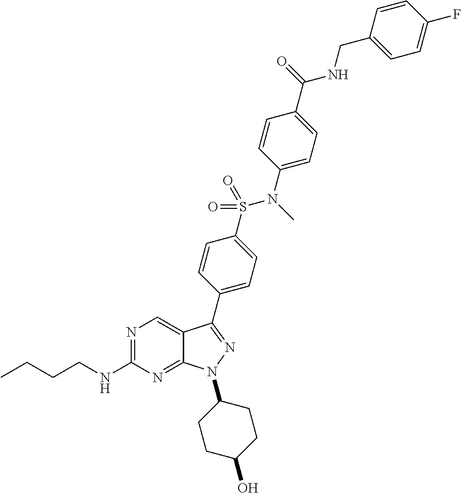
N1=C(NCCCC)N=C2C(=C1)C(C1=CC=C(S(N(C)C3=CC=C(C(=O)NCC4=CC=C(F)C=C4)C=C3)(=O)=O)C=C1)=NN2C1CCC(O)CC1
